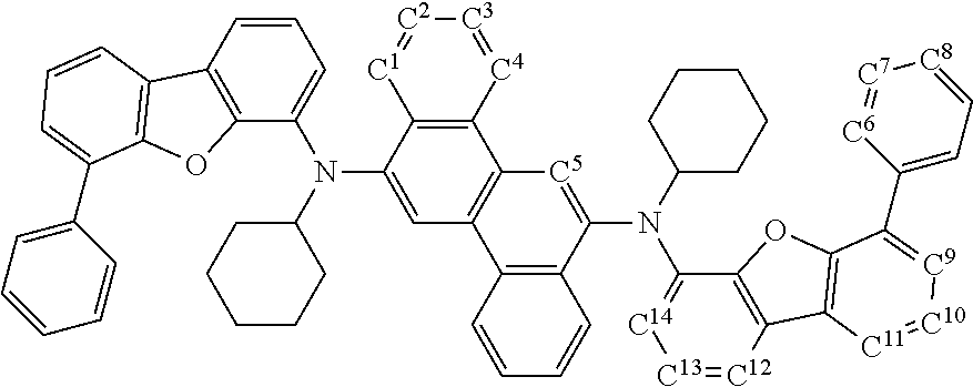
C1=CC2=C(C(N(C3=CC4=C(C5=C3[C1]=[C2][C3]=[C4]5)[C5]=C(N(C3=[C14][C13]=[C12]C5=C3OC3=C5[C11]=[C10][C9]=C3C3=CC=[C8][C7]=[C6]3)C3CCCCC3)C3=C4C=CC=C3)C3CCCCC3)=C1)OC1=C2C=CC=C1C1=CC=CC=C1
